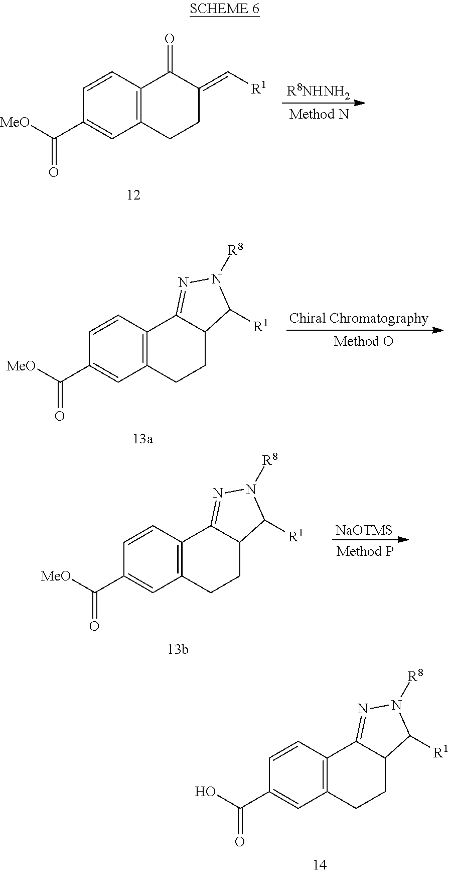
C1=CC2=C(C=C1C(O)=O)CCC1C2=NN([R8])C1[R1].C1=CC2=C(C=C1C([MeO])=O)CCC(=C[R1])C2=O.[R8NHNH2].C1=CC2=C(C=C1C([MeO])=O)CCC1C2=NN([R8])C1[R1].[Chiral Chromatography].C1=CC2=C(C=C1C([MeO])=O)CCC1C2=NN([R8])C1[R1].[NaOTMS]
